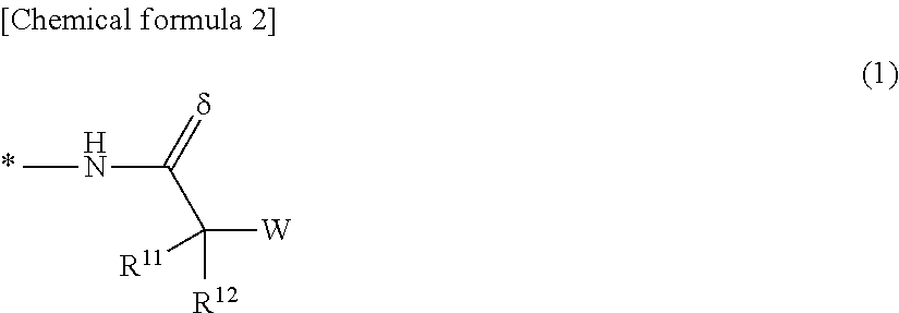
CNC(C([W])([R12])[R11])=[d]
